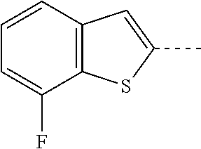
C12=C(C=CC=C1F)C=C(C)S2
